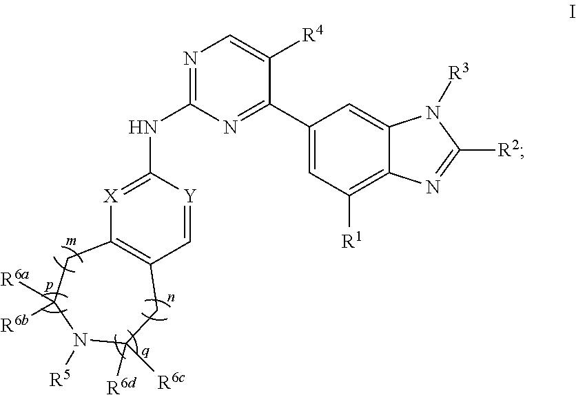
N1=C(NC2=[X]C3=C(C=[Y]2)CC([R6d])([R6c])N([R5])C([R6b])([R6a])C3)N=C(C2=CC([R1])=C3C(=C2)N([R3])C([R2])=N3)C([R4])=C1
